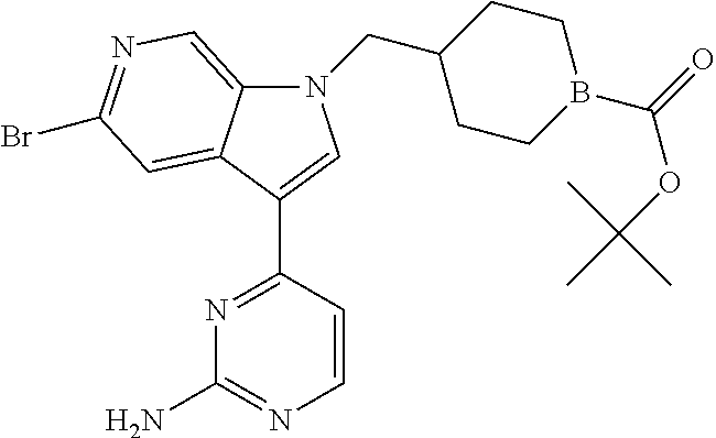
N1=C(C2=CN(CC3CCB(C(=O)OC(C)(C)C)CC3)C3=CN=C(Br)C=C32)C=CN=C1N
